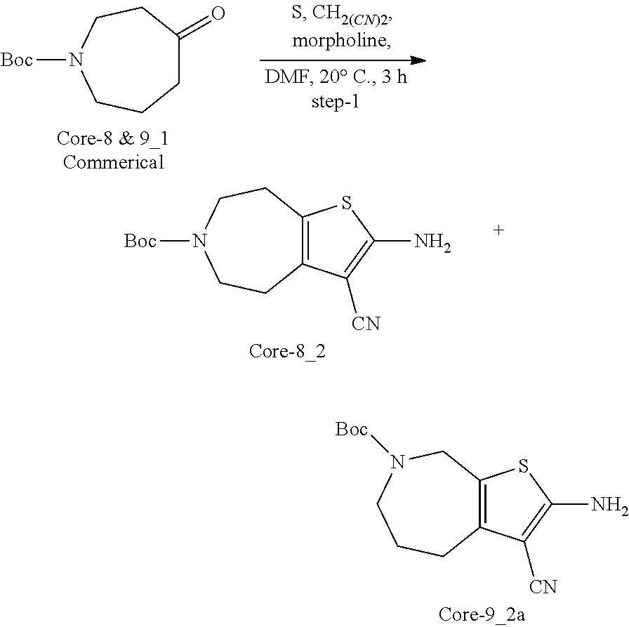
C12=C(CN([Boc])CCC1)SC(N)=C2[CN].C1C(=O)CCN([Boc])CC1.C12=C(CCN([Boc])CC1)SC(N)=C2[CN]
